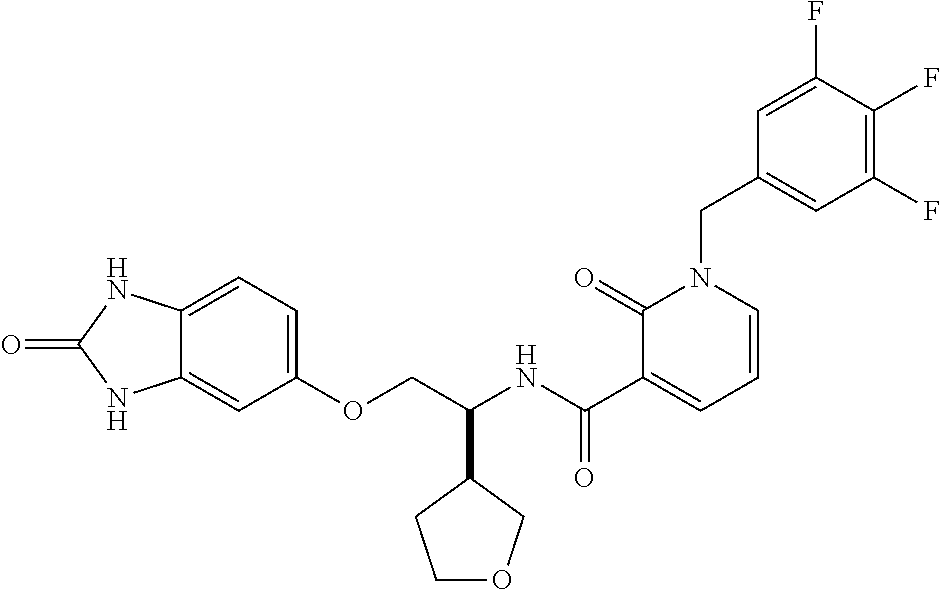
C12=CC=C(OCC(NC(C3=CC=CN(CC4=CC(F)=C(F)C(F)=C4)C3=O)=O)C3CCOC3)C=C1NC(=O)N2
